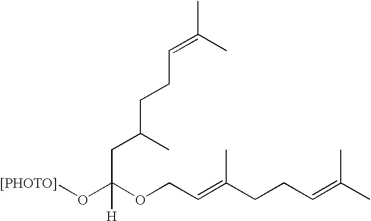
[[PHOTO]]OC(OCC=C(CCC=C(C)C)C)([H])CC(C)CCC=C(C)C
